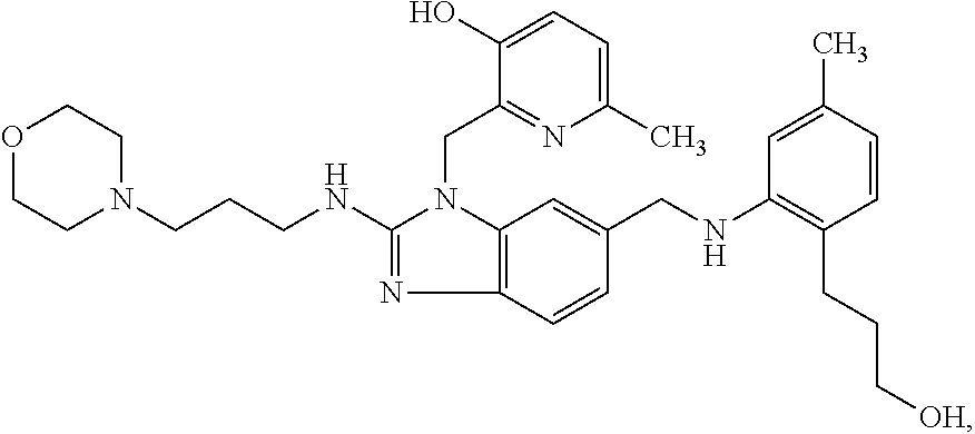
O1CCN(CCCNC2=NC3=C(N2CC2=NC(C)=CC=C2O)C=C(CNC2=C(CCC[OH])C=CC(C)=C2)C=C3)CC1
